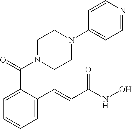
C1=C(C=CC(NO)=O)C(C(=O)N2CCN(C3=CC=NC=C3)CC2)=CC=C1
